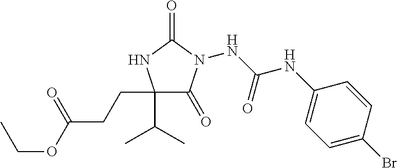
C1(C(C)C)(CCC(=O)OCC)C(=O)N(NC(NC2=CC=C(Br)C=C2)=O)C(=O)N1
